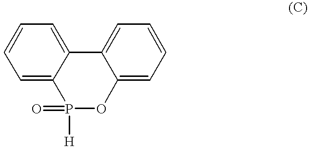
C12=CC=CC=C1P(=O)([H])OC1=CC=CC=C21
